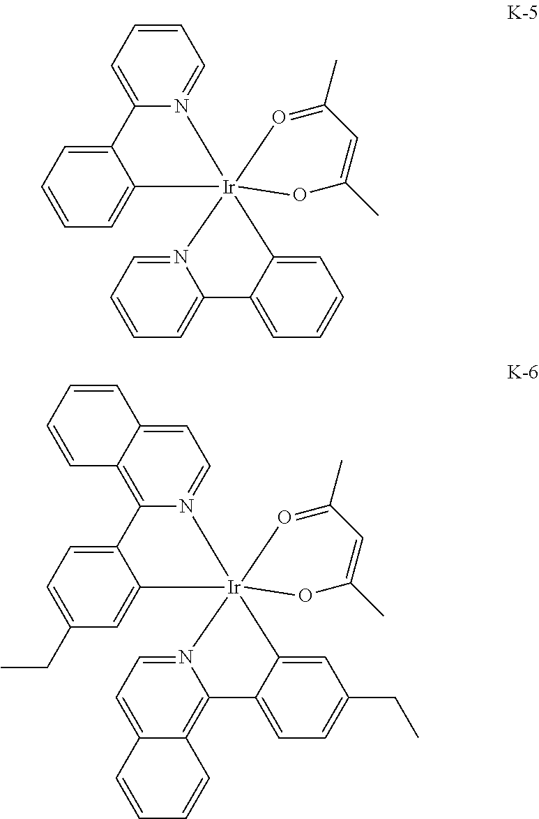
C12=CC=CC=C1[Ir]13(N4=CC=CC=C4C4=CC=CC=C41)(N1=CC=CC=C21)O=C(C)C=C(C)O3.C12=CC=C(CC)C=C1[Ir]13(N4=CC=C5C(=C4C4=CC=C(CC)C=C41)C=CC=C5)(N1=CC=C4C(=C21)C=CC=C4)O=C(C)C=C(C)O3
